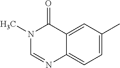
N1=CN(C)C(=O)C2=CC(C)=CC=C12
